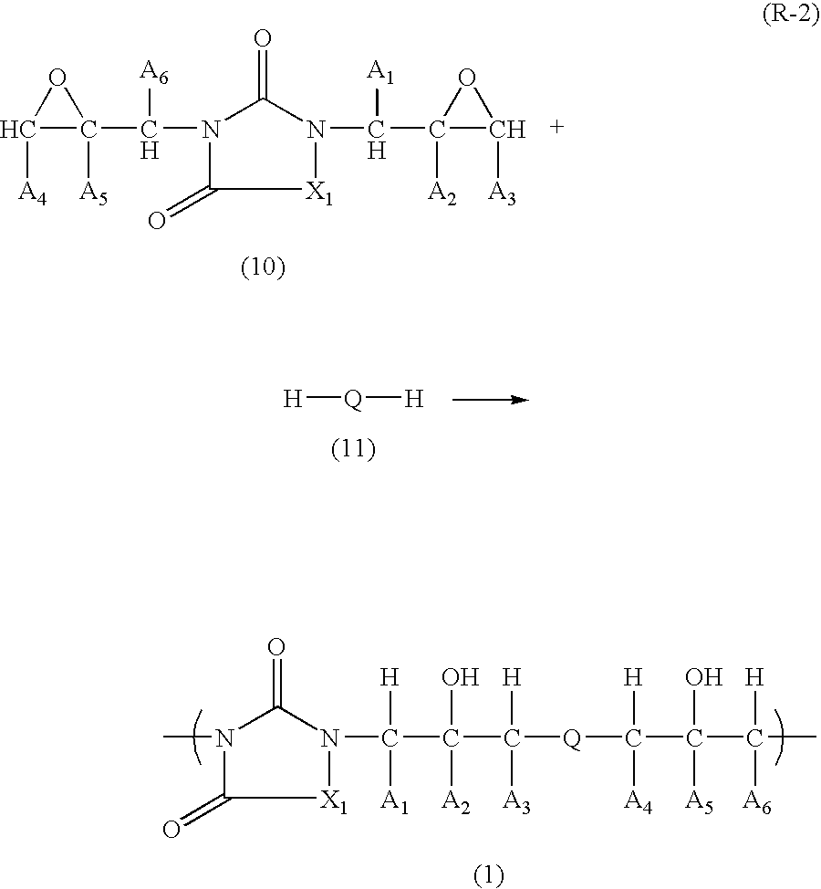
[X1]1N(C(C(C([H])([Q]C(C(C(C)([A6])[H])(O)[A5])([H])[A4])[A3])([A2])O)([A1])[H])C(=O)N(C)C1=O.[H][Q][H].[X1]1N(C(C2([A2])C([A3])O2)[A1])C(=O)N(C(C2([A5])C([A4])O2)[A6])C1=O
